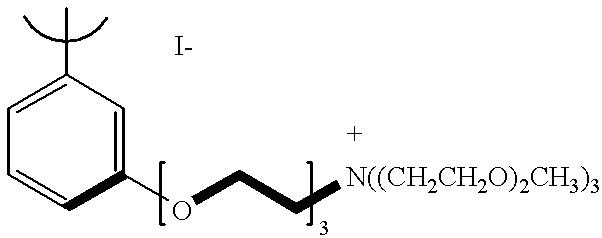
C1=C(C)C=C(OCC[N((CH2CH2O)2CH3)3])C=C1
